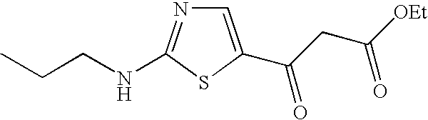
C1=C(C(CC([OEt])=O)=O)SC(NCCC)=N1
